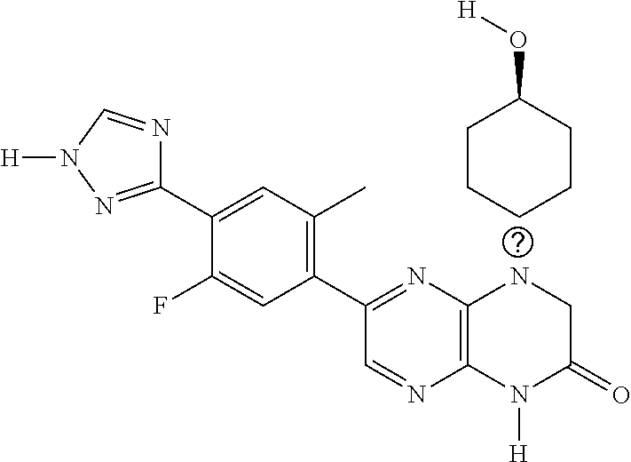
C12=C(N([H])C(=O)CN1)N=CC(C1=C(C)C=C(C3=NN([H])C=N3)C(F)=C1)=N2.C1CCC(O[H])CC1
